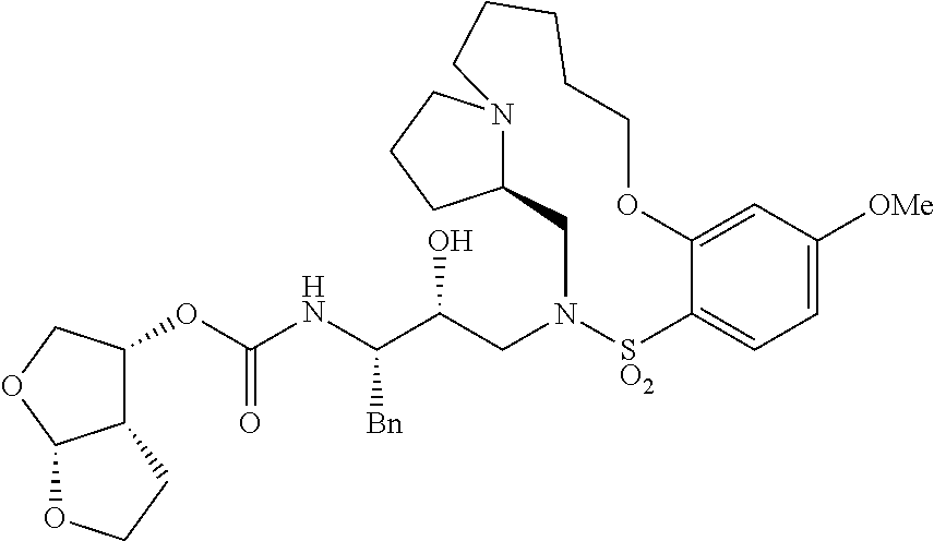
C1([OMe])=CC=C2C(=C1)OCCCCCN1CCCC1CN(CC(C([Bn])NC(=O)OC1C3C(OC1)OCC3)O)[SO2]2
